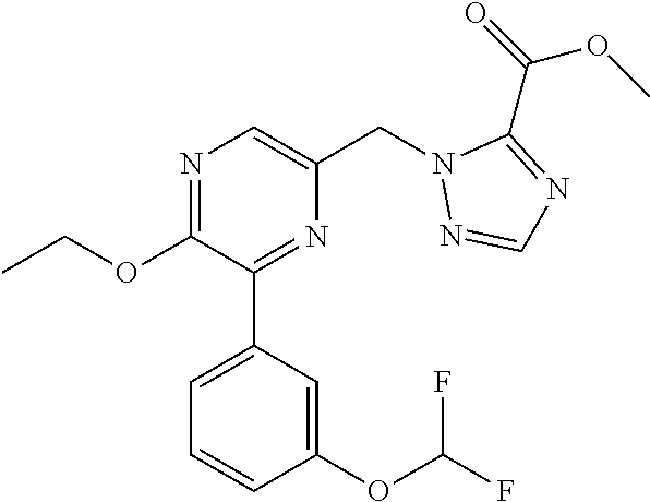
C1(OCC)=NC=C(CN2N=CN=C2C(OC)=O)N=C1C1=CC=CC(OC(F)F)=C1
